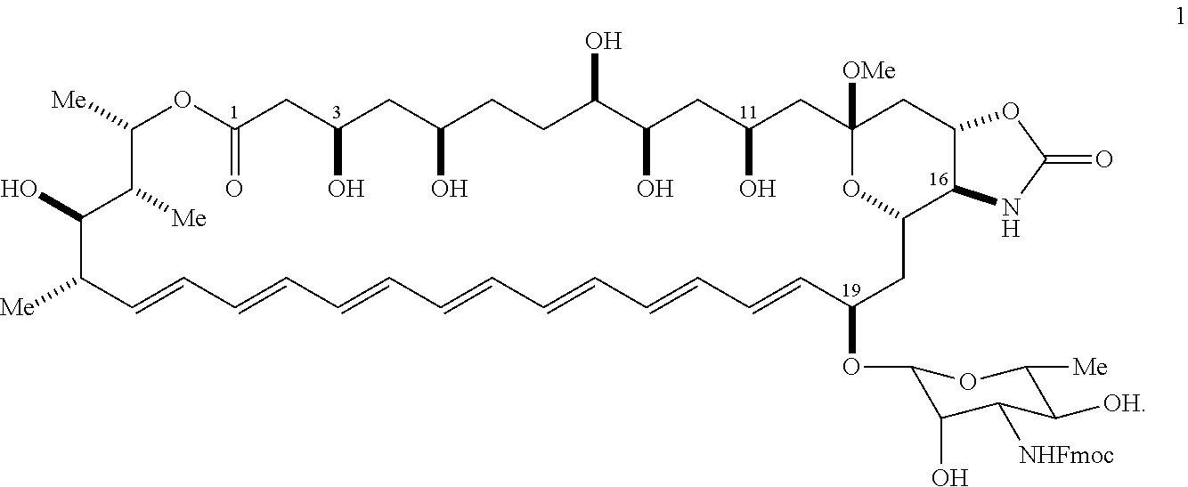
[Me]C1C=CC=CC=CC=CC=CC=CC=CC(OC2C(O)C([NHFmoc])C([OH])C([Me])O2)CC2C3C(CC([OMe])(CC(O)CC(O)C(O)CCC(O)CC(O)CC(=O)OC([Me])C([Me])C1O)O2)OC(=O)N3
